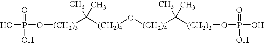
O(P(O)(=O)O)[(CH2)3]C([(CH2)4]O[(CH2)4]C(C)(C)[(CH2)2]OP(O)(=O)O)(C)C
